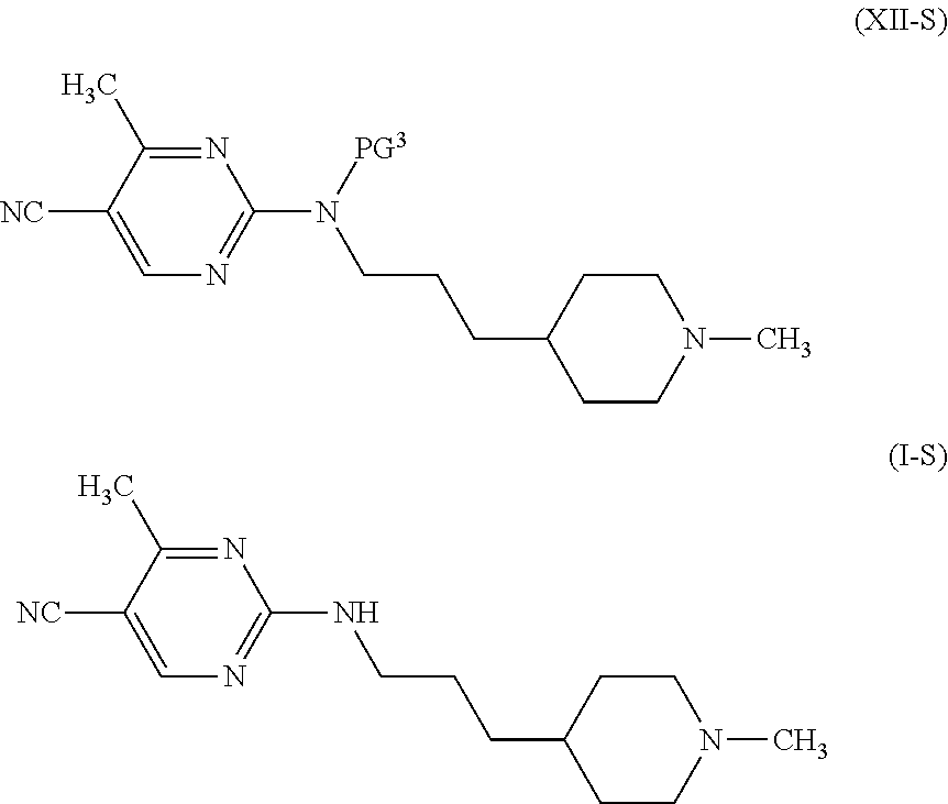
N1=C(C)C([NC])=CN=C1N([PG3])CCCC1CCN(C)CC1.N1=C(C)C([NC])=CN=C1NCCCC1CCN(C)CC1
